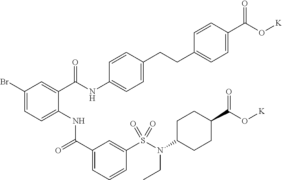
C1(Br)=CC=C(NC(C2=CC=CC(S(N(CC)C3CCC(C(=O)O[K])CC3)(=O)=O)=C2)=O)C(C(NC2=CC=C(CCC3=CC=C(C(O[K])=O)C=C3)C=C2)=O)=C1
